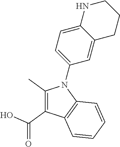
C1(C)=C(C(O)=O)C2=C(N1C1=CC=C3C(=C1)CCCN3)C=CC=C2
